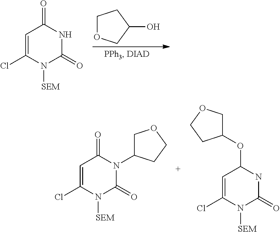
C1=C(Cl)N([SEM])C(=O)NC1=O.C1OCC(O)C1.C1=C(Cl)N([SEM])C(=O)N(C2COCC2)C1=O.C1=C(Cl)N([SEM])C(=O)NC1OC1COCC1
